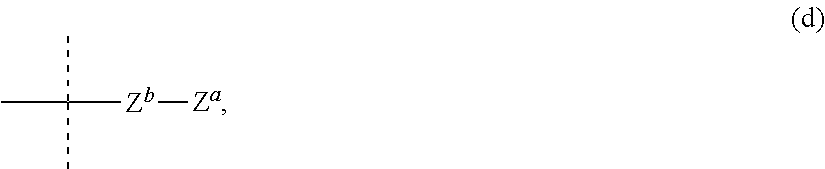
CC([Zb][Za])(C)C
